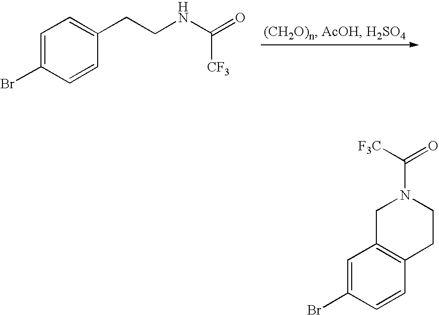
C1=C(Br)C=CC(CCNC(=O)[CF3])=C1.C1=C(Br)C=CC2=C1CN(C(=O)[F3C])CC2
